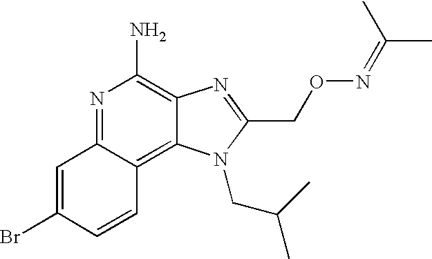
C1=CC(Br)=CC2=NC(N)=C3C(=C12)N(CC(C)C)C(CON=C(C)C)=N3
